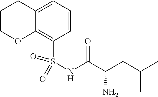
S(NC(C(CC(C)C)N)=O)(C1=C2C(=CC=C1)CCCO2)(=O)=O
